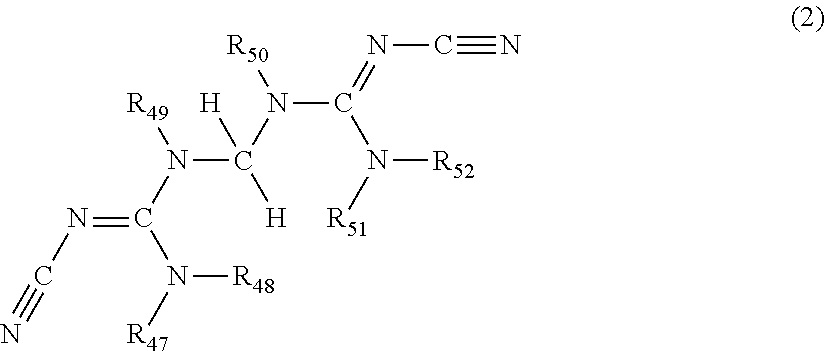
[H]C(N(C(N([R51])[R52])=NC#N)[R50])(N(C(N([R48])[R47])=NC#N)[R49])[H]
